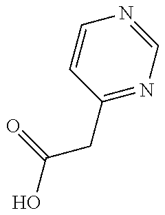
OC(CC1=NC=NC=C1)=O
